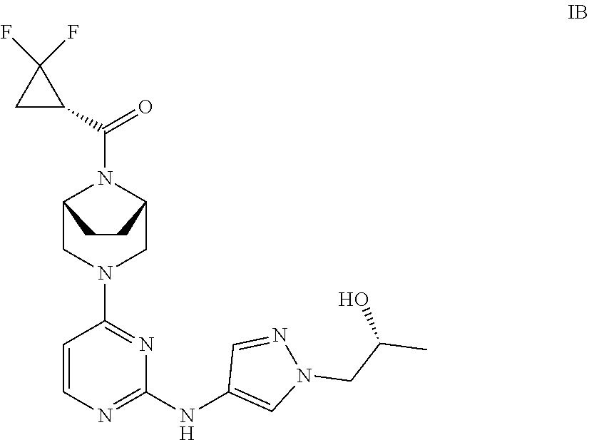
C12CN(C3=NC(NC4=CN(CC(C)O)N=C4)=NC=C3)CC(N1C(C1C(F)(F)C1)=O)CC2
